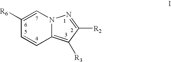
C1([R6])=CN2C(=C([R3])C([R2])=N2)C=C1
